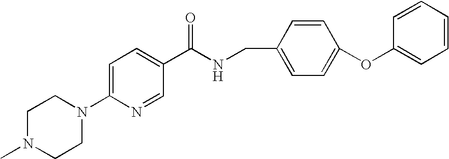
C1N(C)CCN(C2=CC=C(C(NCC3=CC=C(OC4=CC=CC=C4)C=C3)=O)C=N2)C1
